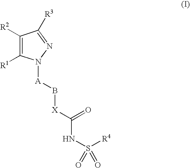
C1([R2])=C([R1])N([A]B[X]C(NS([R4])(=O)=O)=O)N=C1[R3]
